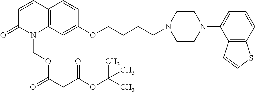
C12=C(C=C(OCCCCN3CCN(C4=CC=CC5=C4C=CS5)CC3)C=C1)N(COC(=O)CC(=O)OC(C)(C)C)C(=O)C=C2
